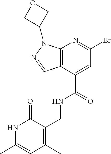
C12=C(C=NN1C1COC1)C(C(=O)NCC1=C(C)C=C(C)NC1=O)=CC(Br)=N2
